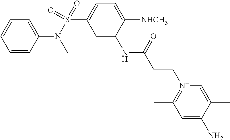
C1=CC(N(S(=O)(=O)C2=CC=C([NHCH3])C(NC(CC[N+]3=C(C)C=C(N)C(C)=C3)=O)=C2)C)=CC=C1
